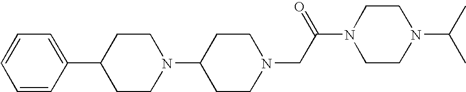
C1CN(CC(=O)N2CCN(C(C)C)CC2)CCC1N1CCC(C2=CC=CC=C2)CC1
